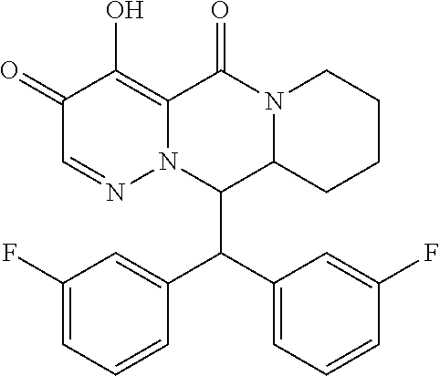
C1(=O)C=NN2C(=C1O)C(=O)N1C(C2C(C2=CC(F)=CC=C2)C2=CC=CC(F)=C2)CCCC1
